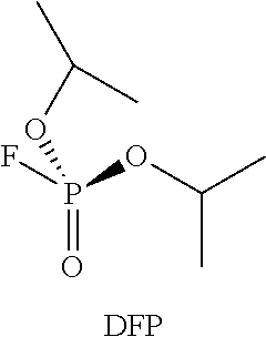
FP(OC(C)C)(OC(C)C)=O.[DFP]
